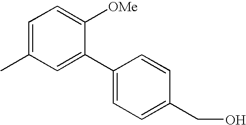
C1=C(C2=CC=C(CO)C=C2)C([OMe])=CC=C1C
